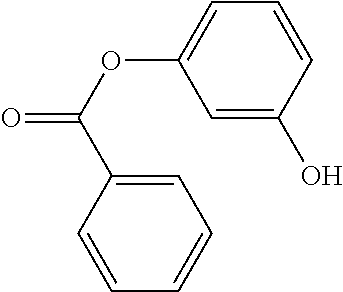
C1=C(O)C=CC=C1OC(=O)C1=CC=CC=C1
